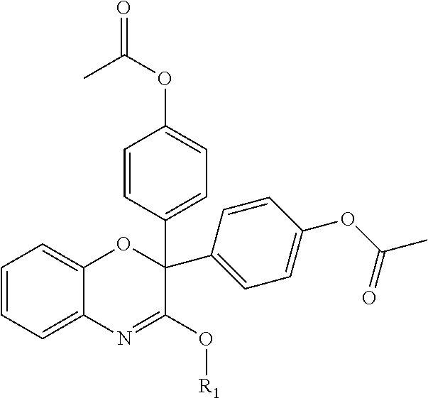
C1=CC=C2C(=C1)OC(C1=CC=C(OC(=O)C)C=C1)(C1=CC=C(OC(C)=O)C=C1)C(O[R1])=N2
